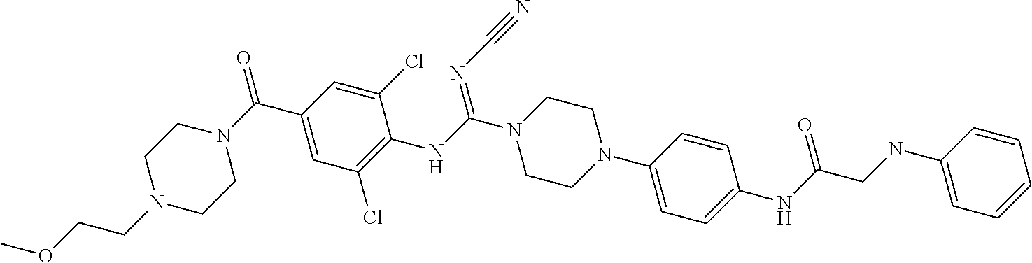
C1=CC(N2CCN(C(NC3=C(Cl)C=C(C(N4CCN(CCOC)CC4)=O)C=C3Cl)=NC#N)CC2)=CC=C1NC(=O)CNC1=CC=CC=C1
